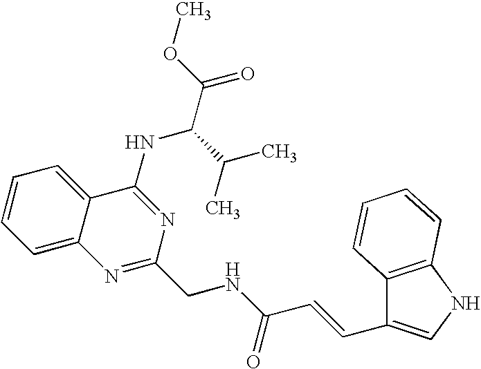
C1=CC=C2C(=C1)C(NC(C(C)C)C(=O)OC)=NC(CNC(=O)C=CC1=CNC3=C1C=CC=C3)=N2
